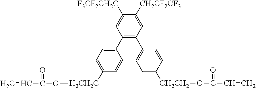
C1(C2=CC=C([H2CH2C]OC(C=C)=O)C=C2)=C(C2=CC=C([CH2CH2]OC(C=C)=O)C=C2)C=C([CH2CF2CF3])C([F3CF2CH2C])=C1
